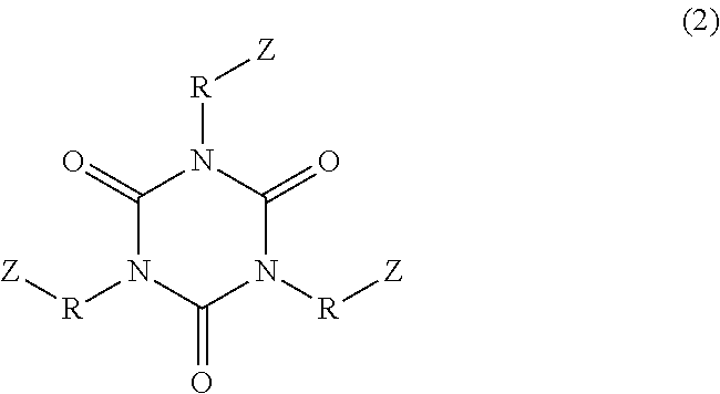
C1(=O)N([R][Z])C(=O)N([R][Z])C(=O)N1[R][Z]
